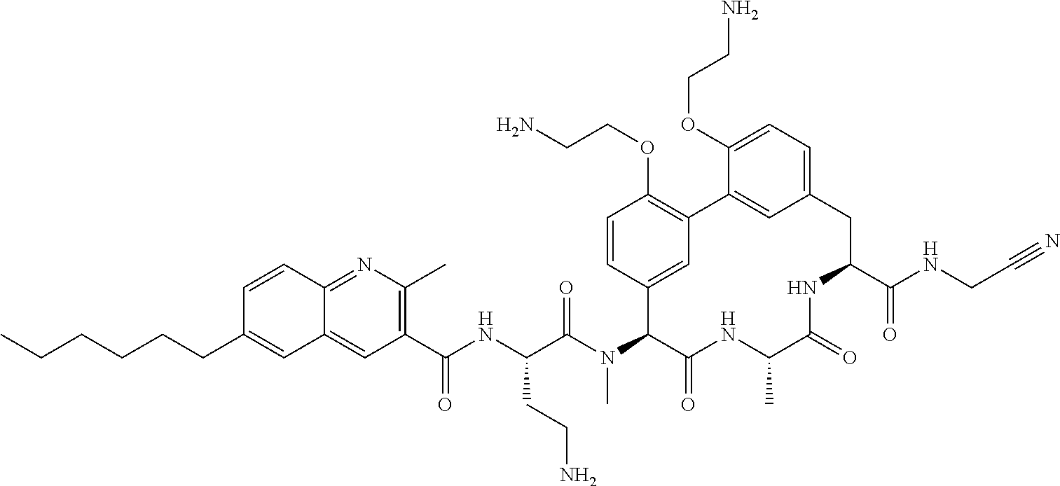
C1(C(NC(C(N(C2C(=O)NC(C)C(=O)NC(C(NCC#N)=O)CC3=CC=C(OCCN)C(=C3)C3=C(OCCN)C=CC2=C3)C)=O)CCN)=O)=C(C)N=C2C(=C1)C=C(CCCCCC)C=C2
